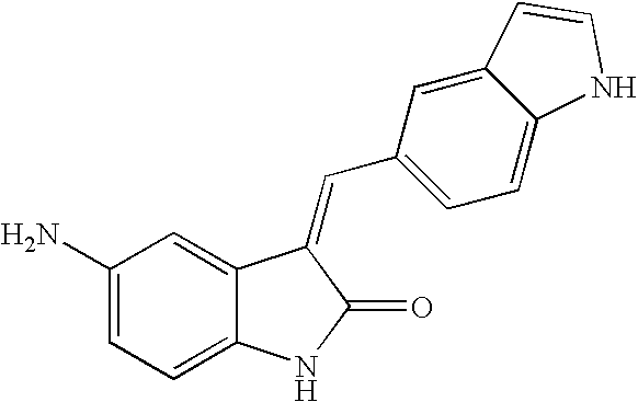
C1(N)=CC=C2C(=C1)C(=CC1=CC=C3C(=C1)C=CN3)C(=O)N2
